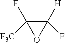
C1([H])(F)C(F)([F3C])O1
